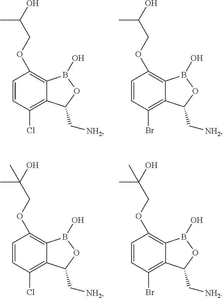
C1=CC(Cl)=C2C(=C1OCC(O)C)B(O)OC2C[NH2].C1=CC(Br)=C2C(=C1OCC(O)C)B(O)OC2C[NH2].C1=CC(Cl)=C2C(=C1OCC(O)(C)C)B(O)OC2C[NH2].C1=CC(Br)=C2C(=C1OCC(O)(C)C)B(O)OC2C[NH2]
